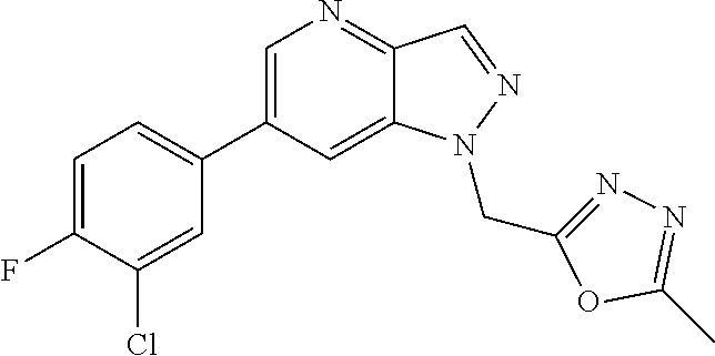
C1(C2=CC=C(F)C(Cl)=C2)=CN=C2C(=C1)N(CC1=NN=C(C)O1)N=C2
